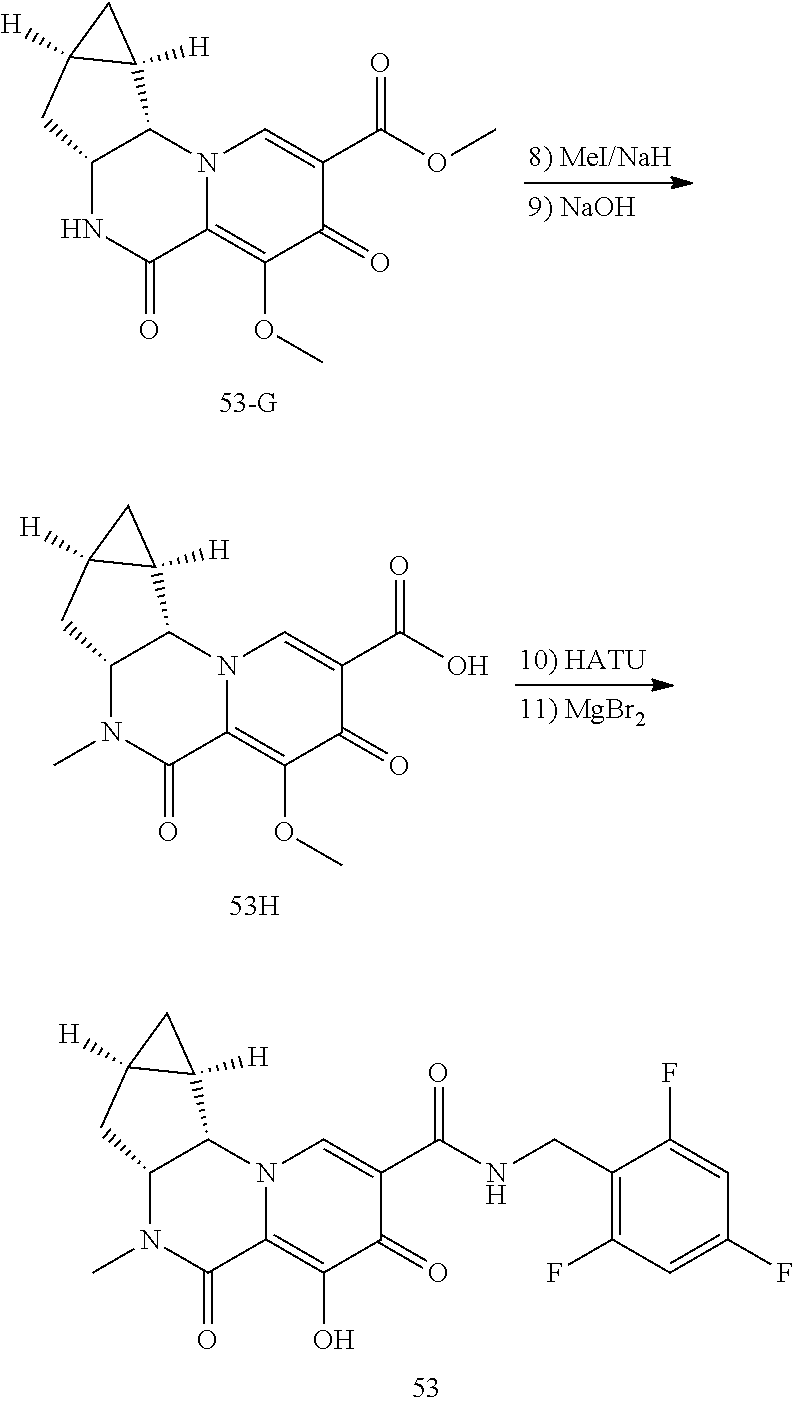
C12C(N3C(=C(OC)C(=O)C(C(=O)OC)=C3)C(=O)N1)C1([H])C([H])(C2)C1.C12C(N3C(=C(OC)C(=O)C(C(=O)O)=C3)C(=O)N1C)C1([H])C([H])(C2)C1.C12C(N3C(=C(O)C(=O)C(C(=O)NCC4=C(F)C=C(F)C=C4F)=C3)C(=O)N1C)C1([H])C([H])(C2)C1
